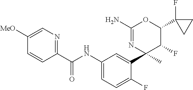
C1(C(NC2=CC=C(F)C(C3(C)C(F)C(C4(F)CC4)OC(N)=N3)=C2)=O)=NC=C([MeO])C=C1
